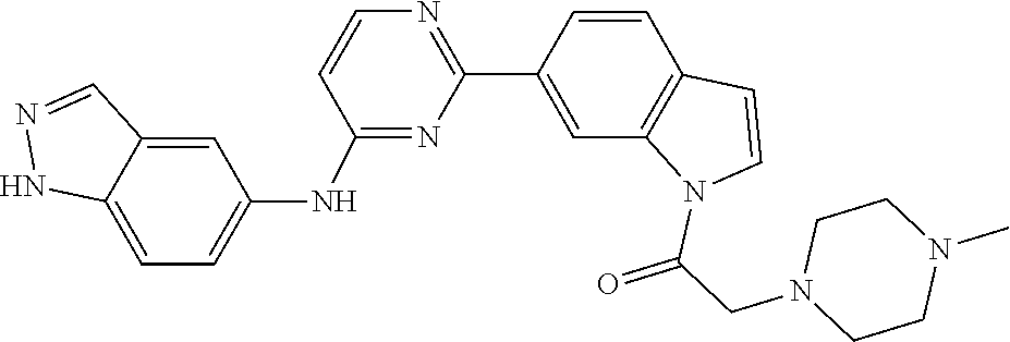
N1(C)CCN(CC(N2C3=C(C=CC(C4=NC=CC(NC5=CC=C6C(=C5)C=NN6)=N4)=C3)C=C2)=O)CC1
